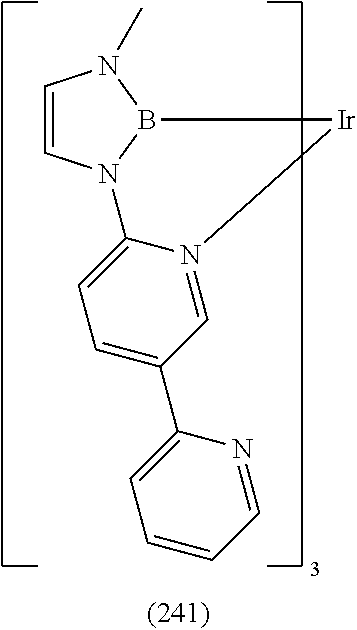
C1=CN2B(N1C)[Ir]N1=CC(C3=CC=CC=N3)=CC=C21
